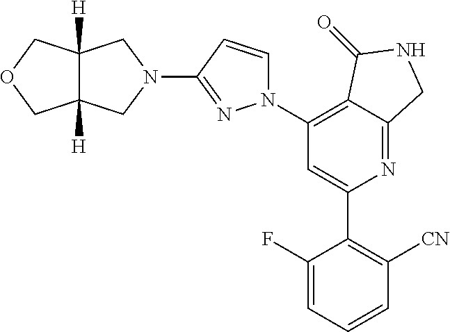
C1(N2C=CC(N3CC4([H])C([H])(C3)COC4)=N2)=C2C(=NC(C3=C([CN])C=CC=C3F)=C1)CNC2=O
